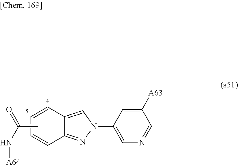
C1=CC=CC2=CN(C3=CN=CC([A63])=C3)N=C12.CC(N[A64])=O
